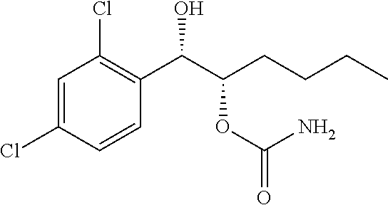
C1=C(Cl)C=CC(C(C(CCCC)OC(=O)N)O)=C1Cl
